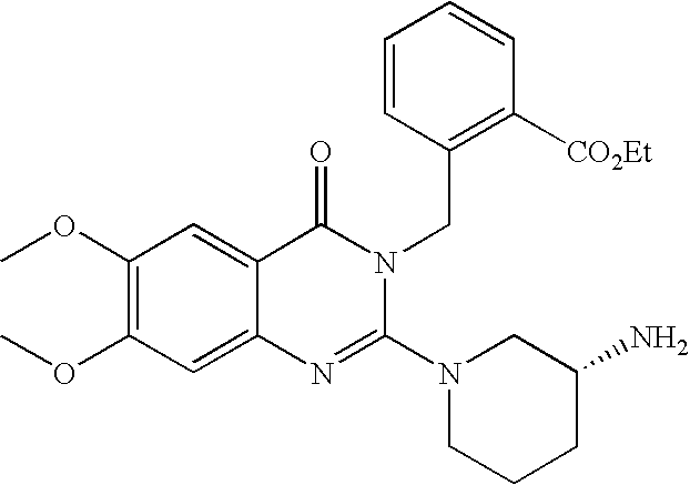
C1(OC)=C(OC)C=C2C(=C1)C(=O)N(CC1=C([CO2Et])C=CC=C1)C(N1CCCC(N)C1)=N2
